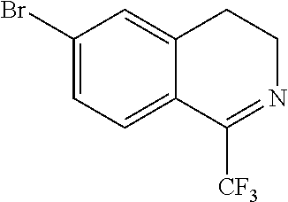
C1(Br)=CC=C2C(=C1)CCN=C2[CF3]
